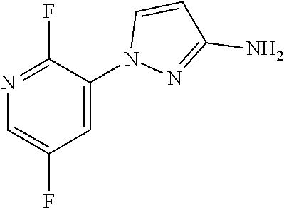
NC1=NN(C2=CC(F)=CN=C2F)C=C1
